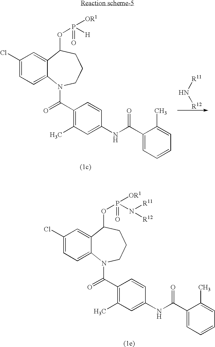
C1(Cl)=CC=C2C(=C1)C(OP([OR1])(N([R11])[R12])=O)CCCN2C(C1=C(C)C=C(NC(C2=CC=CC=C2C)=O)C=C1)=O.C1(Cl)=CC=C2C(=C1)C(OP([OR1])([H])=O)CCCN2C(C1=C(C)C=C(NC(C2=CC=CC=C2C)=O)C=C1)=O.[R11]N[R12]
